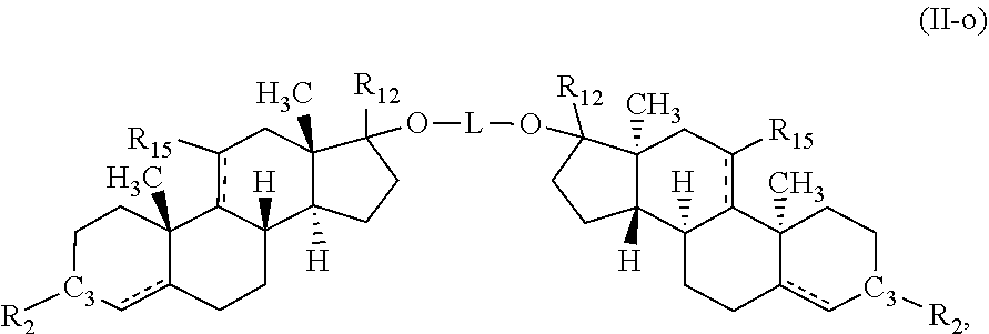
C1Cc2c[C3]([R2])CCC2(C)c2c([R15])CC3(C)C([H])(C12[H])CCC3(O[L]OC1([R12])C2(C)Cc([R15])c3C4(C)c(c[C3]([R2])CC4)CCC3([H])C2([H])CC1)[R12]
